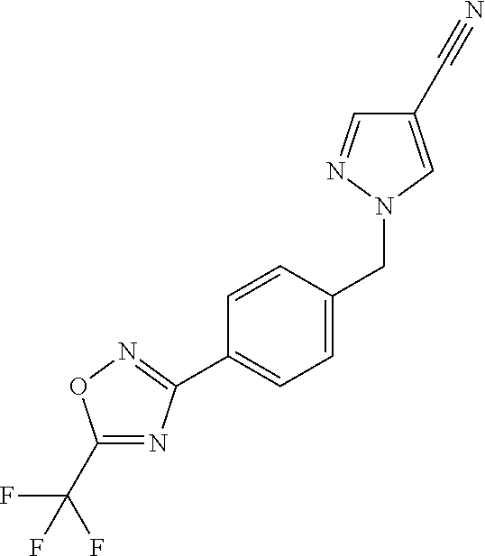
C1(C(F)(F)F)=NC(C2=CC=C(CN3C=C(C#N)C=N3)C=C2)=NO1
